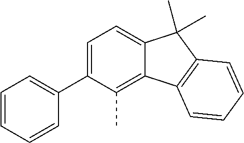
C1=C(C2=CC=CC=C2)C(C)=C2C(=C1)C(C)(C)C1=C2C=CC=C1
